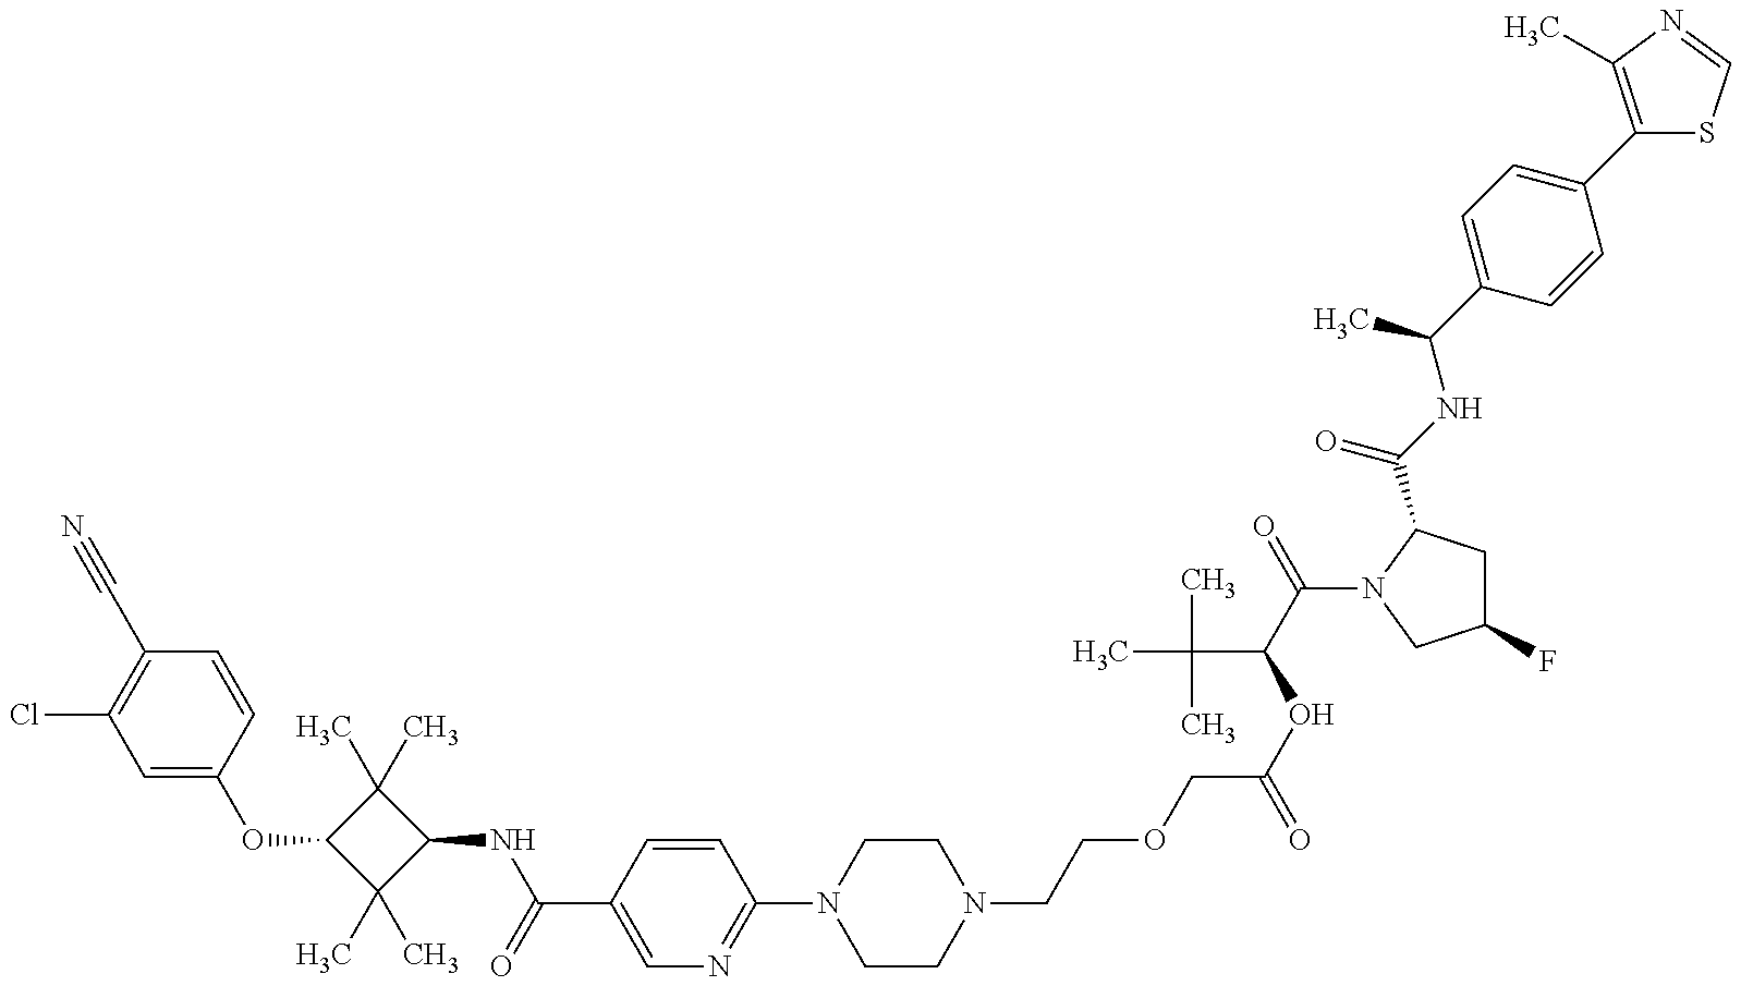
C1=C(OC2C(C)(C)C(NC(=O)C3=CN=C(N4CCN(CCOCC(=O)OC(C(C)(C)C)C(=O)N5C(C(=O)NC(C)C6=CC=C(C7=C(C)N=CS7)C=C6)CC(F)C5)CC4)C=C3)C2(C)C)C=CC(C#N)=C1Cl
